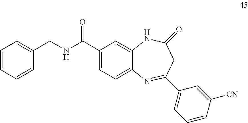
C1=CC=CC(CNC(C2=CC=C3C(=C2)NC(=O)CC(C2=CC=CC([CN])=C2)=N3)=O)=C1
